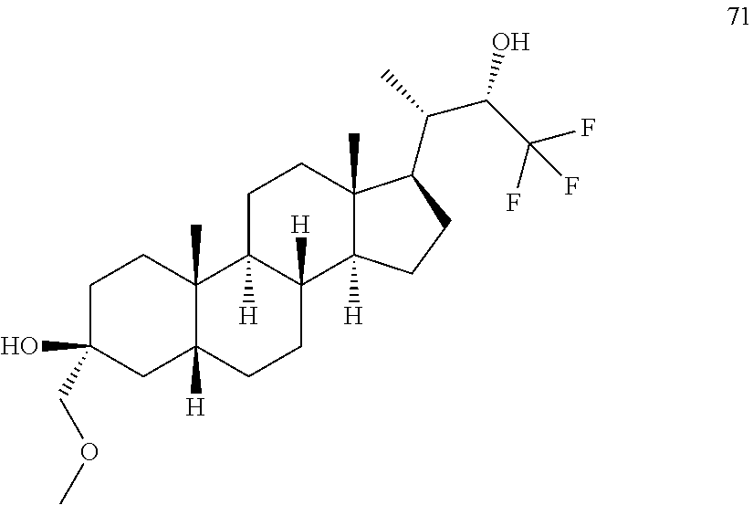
C1C(COC)(O)CC2([H])C(C)(C1)C1([H])C([H])(CC2)C2([H])C(C)(CC1)C(C(C)C(C(F)(F)F)O)CC2
